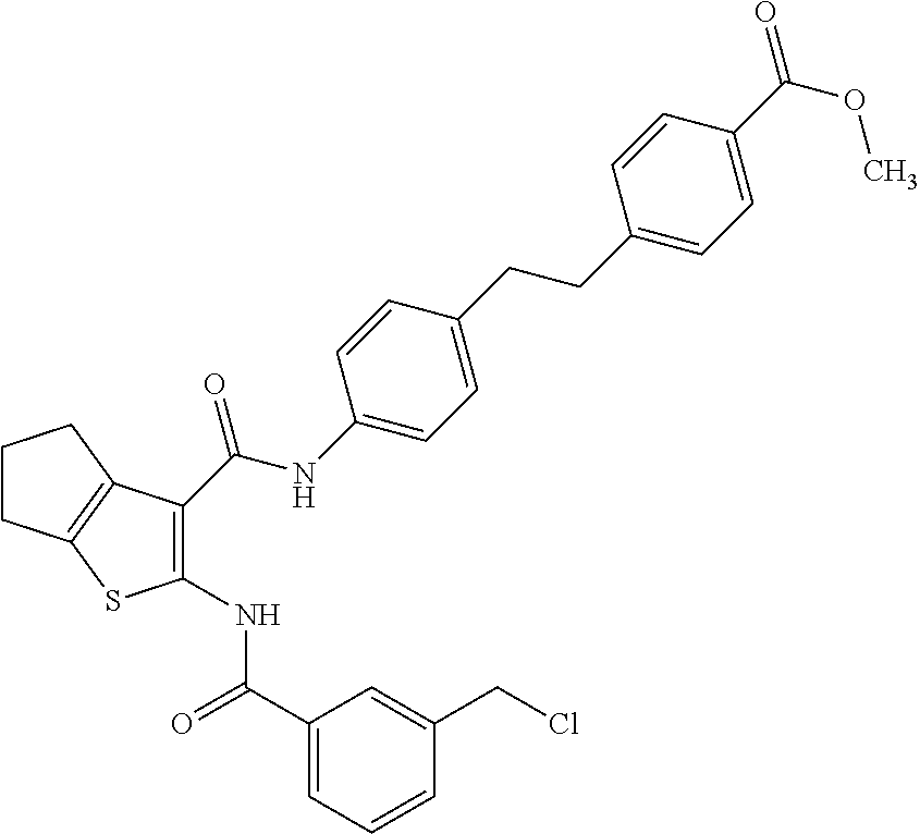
N(C(=O)C1=CC=CC(CCl)=C1)C1=C(C(NC2=CC=C(CCC3=CC=C(C(=O)OC)C=C3)C=C2)=O)C2=C(CCC2)S1
